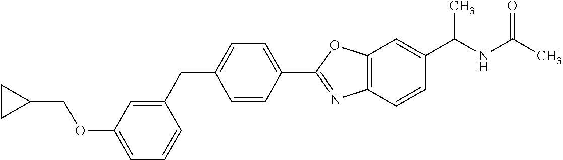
O(C1=CC=CC(CC2=CC=C(C3=NC4=C(O3)C=C(C(NC(C)=O)C)C=C4)C=C2)=C1)CC1CC1
